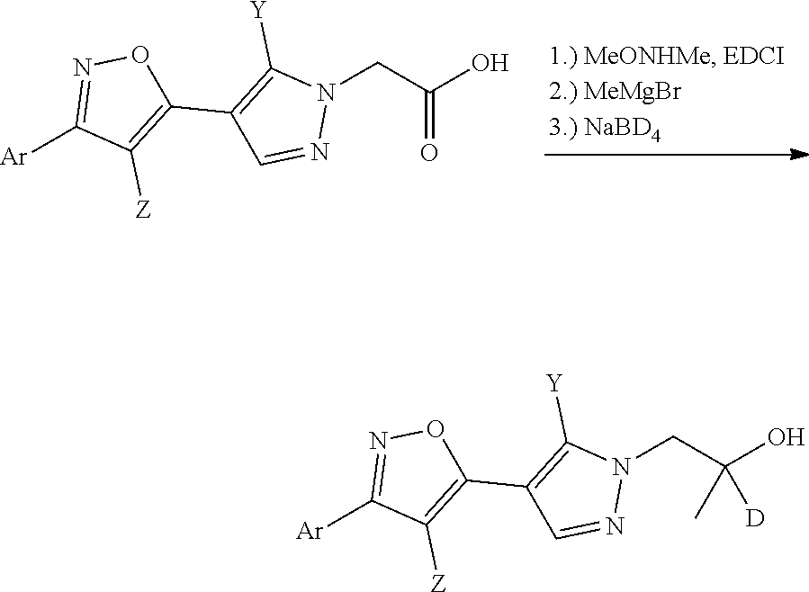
OC(CN1C([Y])=C(C2=C([Z])C([Ar])=NO2)C=N1)=O.OC(CN1C([Y])=C(C2=C([Z])C([Ar])=NO2)C=N1)([D])C
